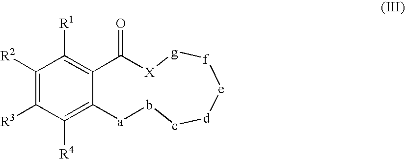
C1([R2])=C([R3])C([R4])=C2C(=C1[R1])C(=O)[X][g][f][e][d]c-b[a]2
